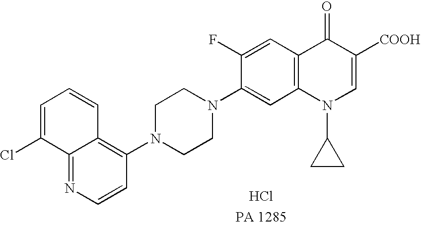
C1(F)=CC2=C(C=C1N1CCN(C3=C4C(=NC=C3)C(Cl)=CC=C4)CC1)N(C1CC1)C=C([COOH])C2=O.Cl
